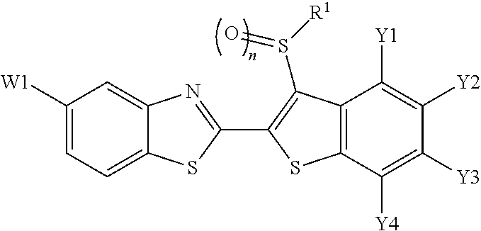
C12=CC([W1])=CC=C1SC(C1=C(S([R1])=O)C3=C(C([Y4])=C([Y3])C([Y2])=C3[Y1])S1)=N2
